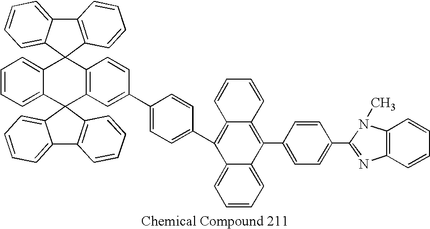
C12=CC=CC=C1C1(C3=C(C=CC(C4=CC=C(C5=C6C(=C(C7=CC=C(C8=NC9=C(N8C)C=CC=C9)C=C7)C7=CC=CC=C57)C=CC=C6)C=C4)=C3)C23C2=CC=CC=C2C2=C3C=CC=C2)C2=C(C3=CC=CC=C31)C=CC=C2
